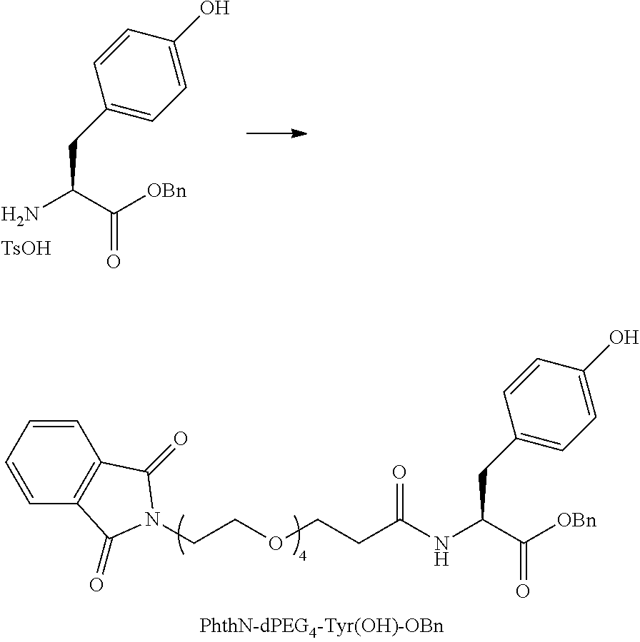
NC(C([OBn])=O)CC1=CC=C(O)C=C1.[TsOH].C1=CC=CC2=C1C(=O)N(CCOCCC(NC(C([OBn])=O)CC1=CC=C(O)C=C1)=O)C2=O
